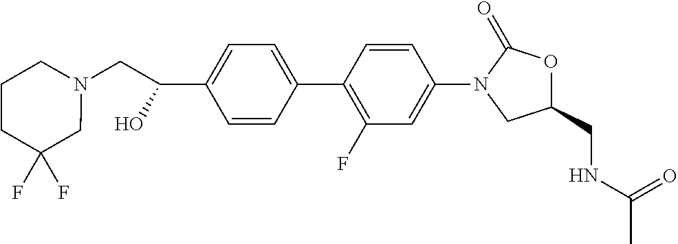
C1=CC(C(O)CN2CCCC(F)(F)C2)=CC=C1C1=C(F)C=C(N2CC(CNC(C)=O)OC2=O)C=C1
